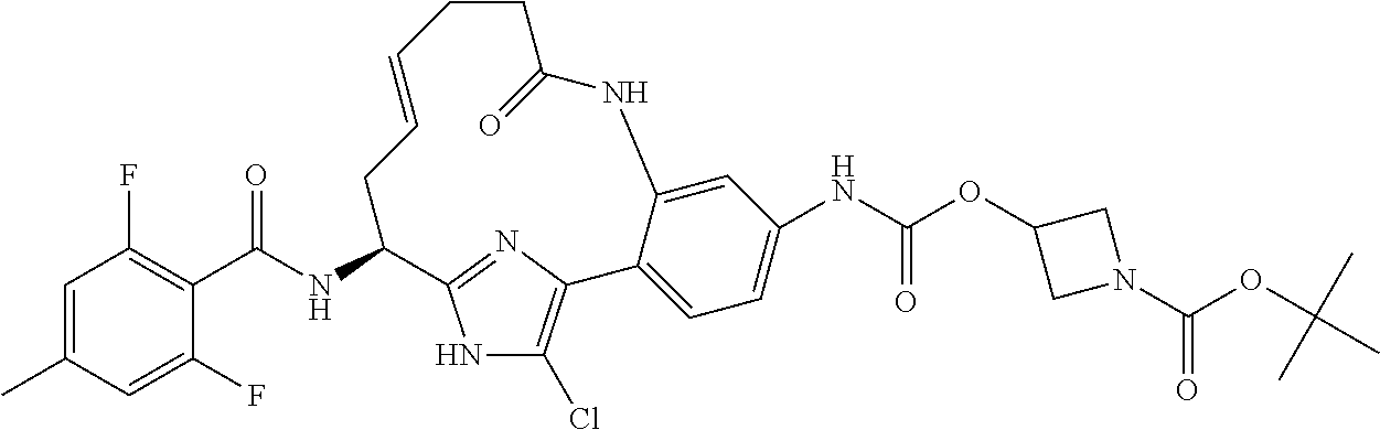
C1=C(C)C=C(F)C(C(NC2CC=CCCC(=O)NC3=CC(NC(=O)OC4CN(C(OC(C)(C)C)=O)C4)=CC=C3C3=C(Cl)NC2=N3)=O)=C1F
